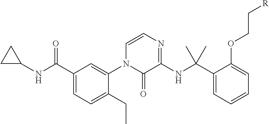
C1(C(NC2CC2)=O)=CC=C(CC)C(N2C(=O)C(NC(C3=CC=CC=C3OCC[R])(C)C)=NC=C2)=C1
